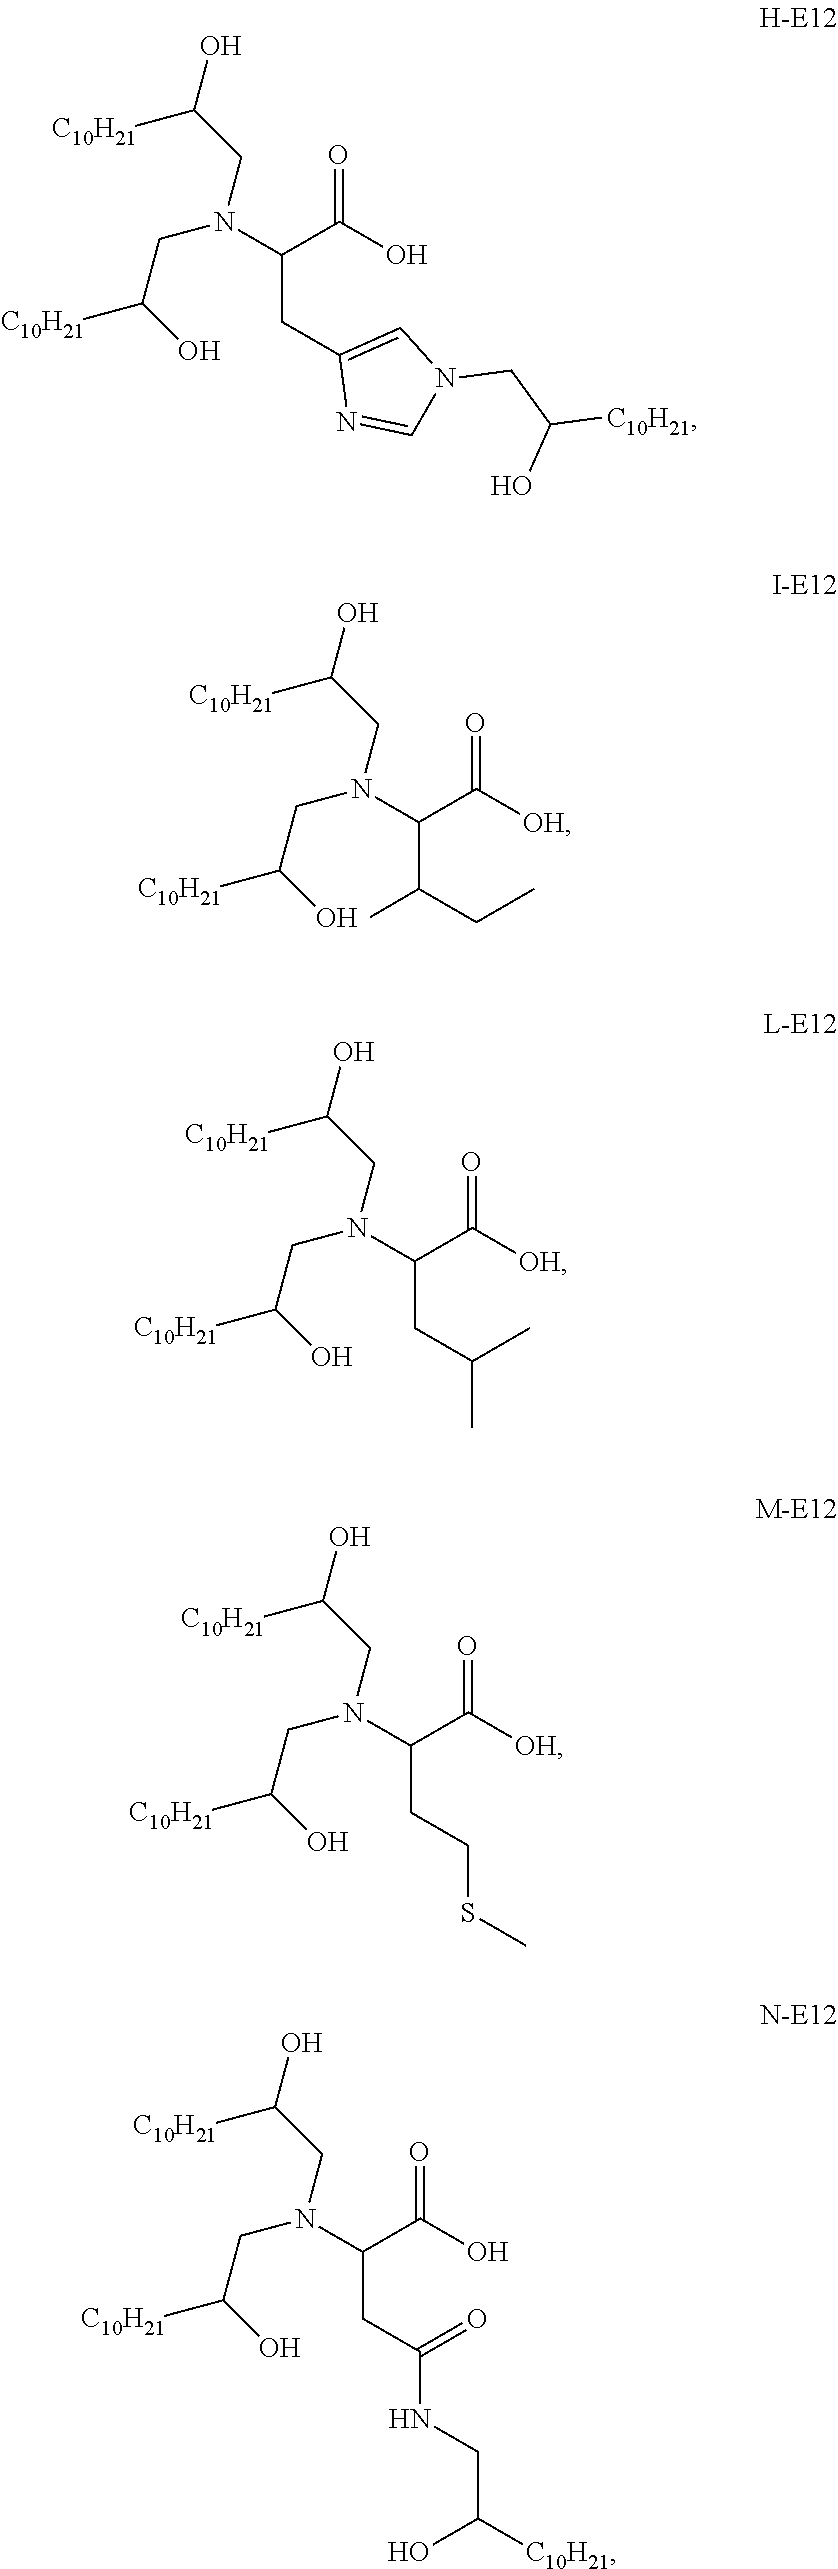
N(C(C(O)=O)CC1=CN(CC([C10H21])O)C=N1)(CC(O)[C10H21])CC([C10H21])O.N(C(C([OH])=O)C(CC)C)(CC(O)[C10H21])CC([C10H21])O.N(C(C([OH])=O)CC(C)C)(CC(O)[C10H21])CC([C10H21])O.N(C(C([OH])=O)CCSC)(CC(O)[C10H21])CC([C10H21])O.N(C(C(O)=O)CC(NCC([C10H21])O)=O)(CC(O)[C10H21])CC([C10H21])O
